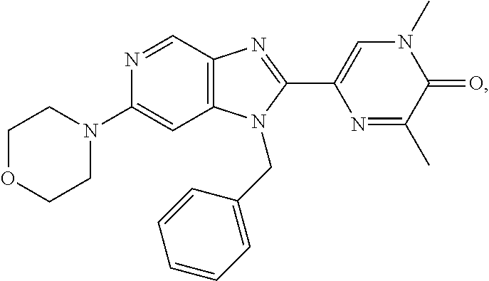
C1(N2CCOCC2)=CC2=C(C=N1)N=C(C1=CN(C)C(=O)C(C)=N1)N2CC1=CC=CC=C1
